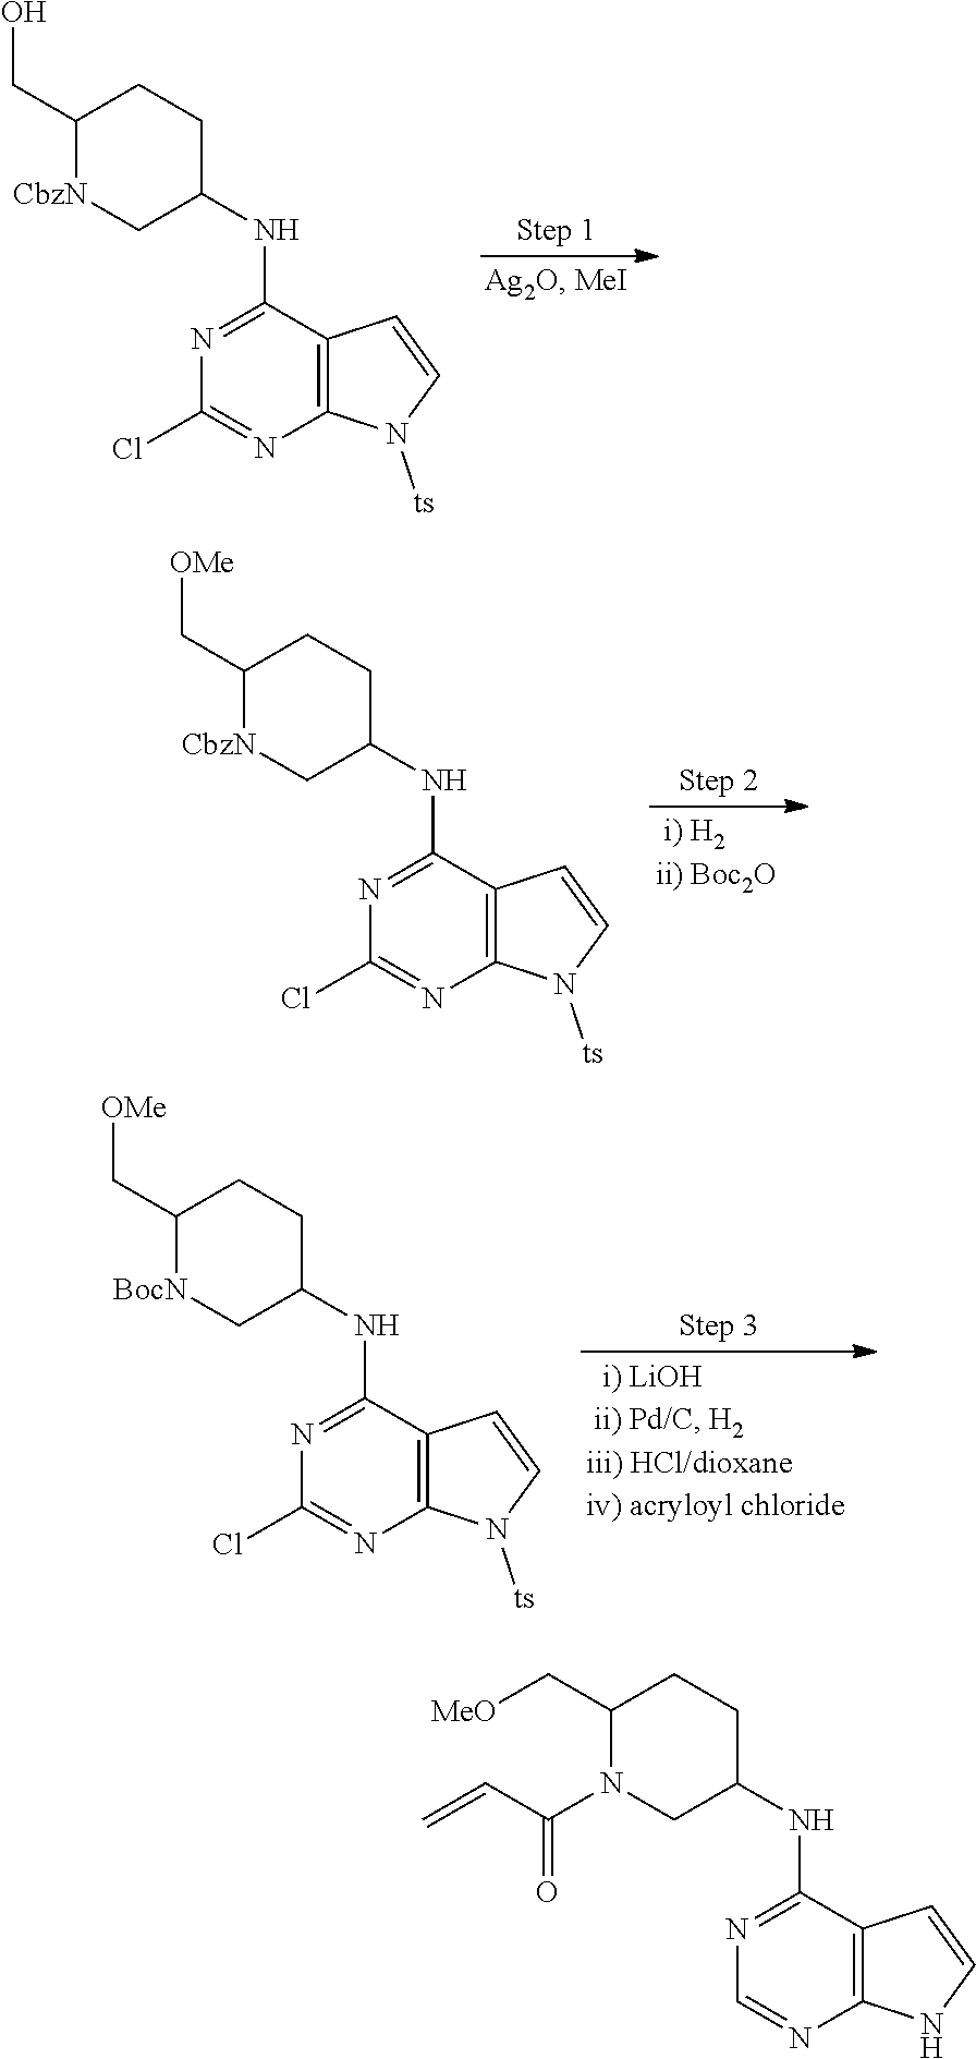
C1(CO)[CbzN]CC(NC2=NC(Cl)=NC3=C2C=CN3[ts])CC1.C1(C[OMe])[CbzN]CC(NC2=NC(Cl)=NC3=C2C=CN3[ts])CC1.C1(C[OMe])[BocN]CC(NC2=NC(Cl)=NC3=C2C=CN3[ts])CC1.C1(C[MeO])N(C(C=C)=O)CC(NC2=NC=NC3=C2C=CN3)CC1
